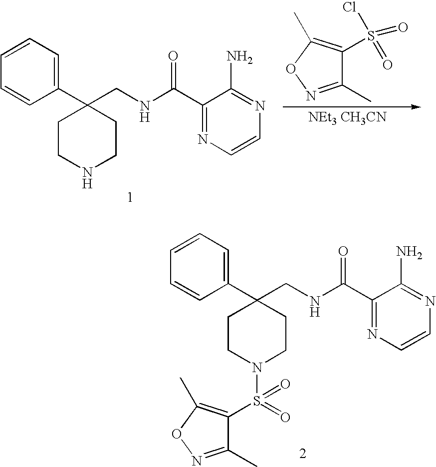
C1CNCCC1(CNC(C1=NC=CN=C1N)=O)C1=CC=CC=C1.[NEt3 CH3CN].C1(S(=O)(Cl)=O)=C(C)ON=C1C.C1CN(S(=O)(C2=C(C)ON=C2C)=O)CCC1(CNC(C1=NC=CN=C1N)=O)C1=CC=CC=C1
